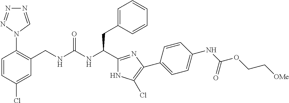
C(NC(CC1=CC=CC=C1)C1=NC(C2=CC=C(NC(OCC[OMe])=O)C=C2)=C(Cl)N1)(=O)NCC1=C(N2C=NN=N2)C=CC(Cl)=C1
